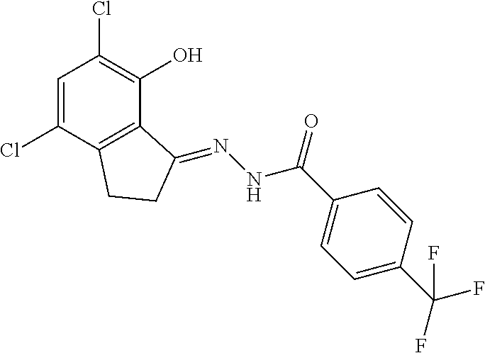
C1=C(Cl)C2=C(C(O)=C1Cl)C(=NNC(C1=CC=C(C(F)(F)F)C=C1)=O)CC2
